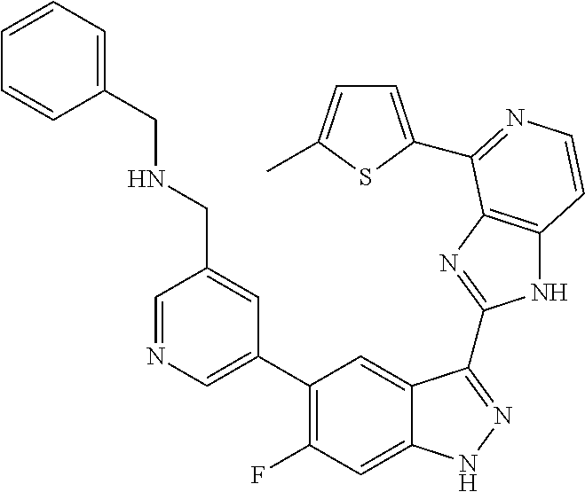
C1=C(C2=C(F)C=C3C(=C2)C(C2=NC4=C(N2)C=CN=C4C2=CC=C(C)S2)=NN3)C=C(CNCC2=CC=CC=C2)C=N1
